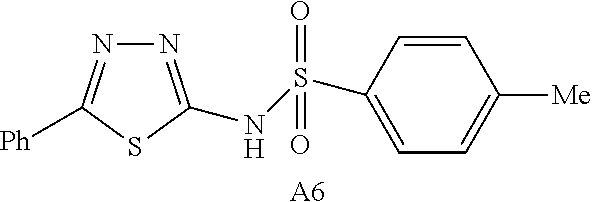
N1=C(NS(C2=CC=C([Me])C=C2)(=O)=O)SC([Ph])=N1.[A6]
